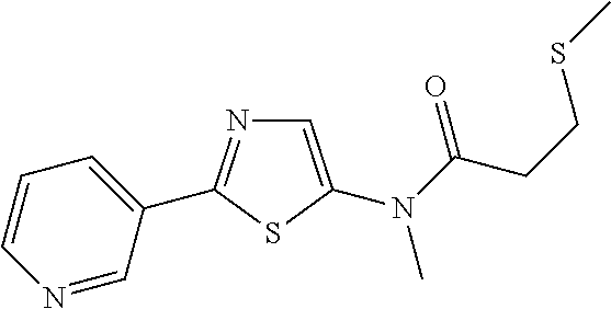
N1=CC(C2=NC=C(N(C(CCSC)=O)C)S2)=CC=C1
